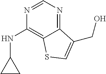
C12=NC=NC(NC3CC3)=C1SC=C2CO
